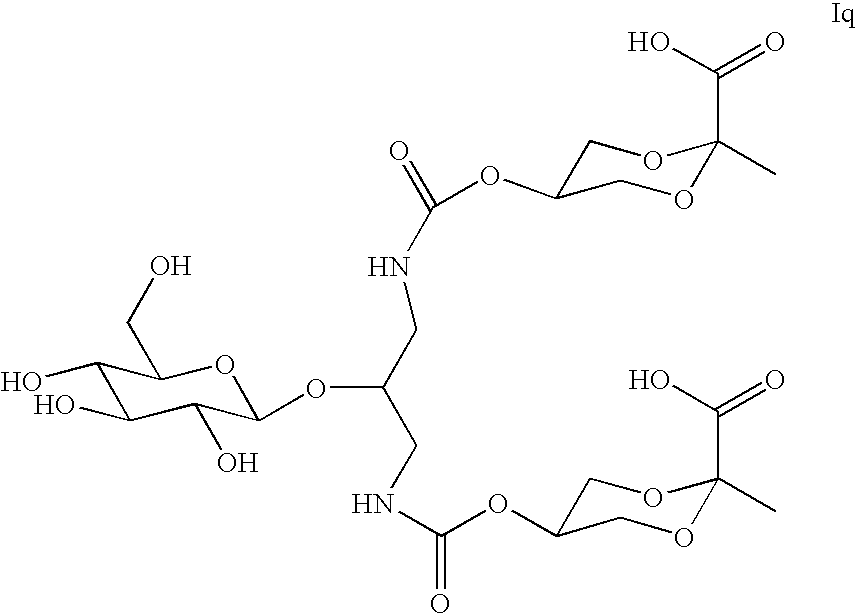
C1(O)C(O)C(O)C(OC(CNC(OC2COC(C)(C(=O)O)OC2)=O)CNC(OC2COC(C)(C(O)=O)OC2)=O)OC1CO
